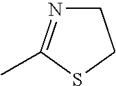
C1N=C(C)SC1
